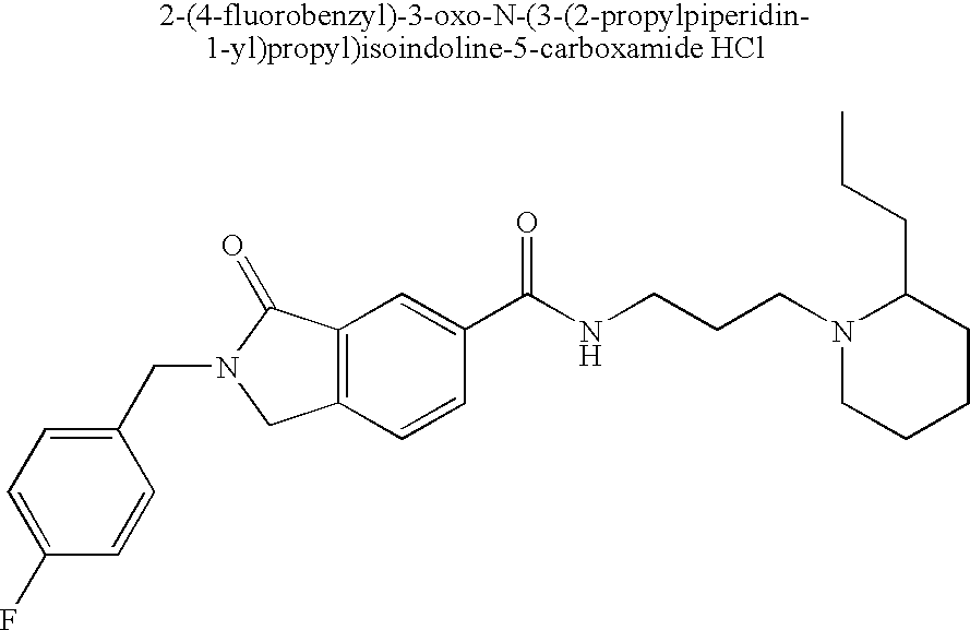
C1(F)=CC=C(CN2CC3=C(C2=O)C=C(C(NCCCN2CCCCC2CCC)=O)C=C3)C=C1
